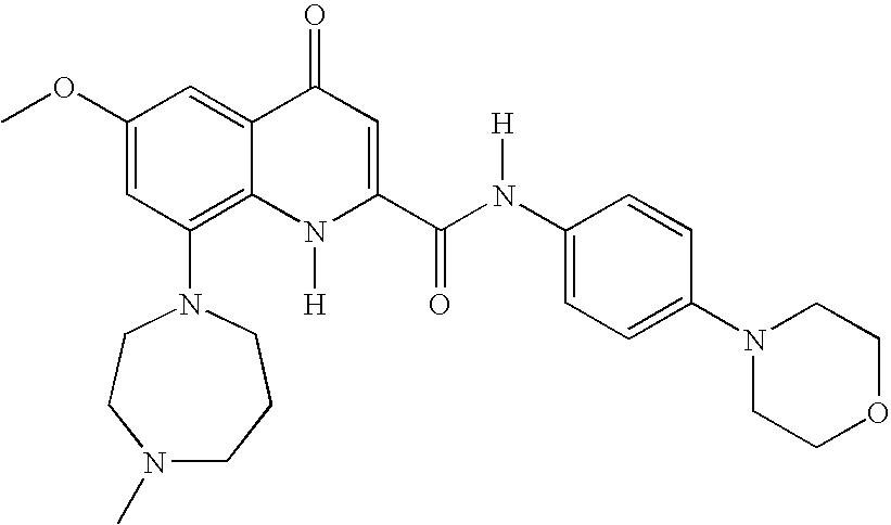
N1(C2=C3C(=CC(OC)=C2)C(=O)C=C(C(N(C2=CC=C(N4CCOCC4)C=C2)[H])=O)N3[H])CCN(C)CCC1
